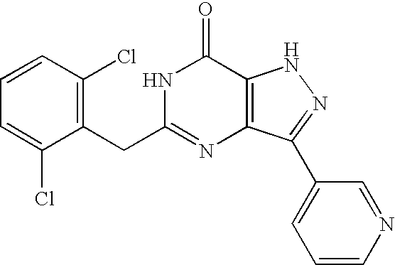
C1(Cl)=C(CC2=NC3=C(C(=O)N2)NN=C3C2=CC=CN=C2)C(Cl)=CC=C1
